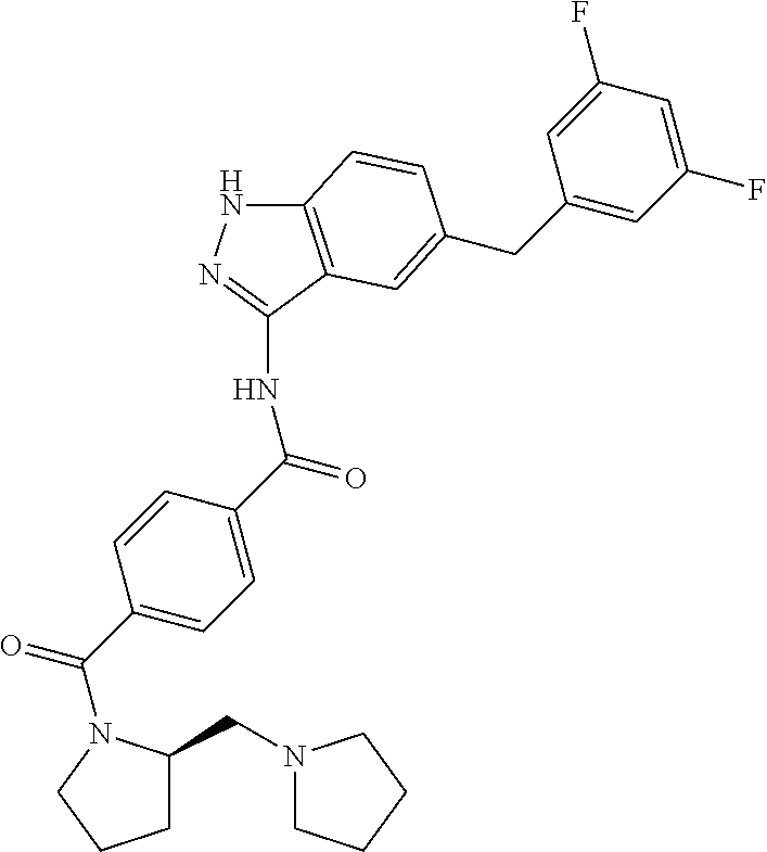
C12=C(C(NC(=O)C3=CC=C(C(=O)N4C(CN5CCCC5)CCC4)C=C3)=NN1)C=C(CC1=CC(F)=CC(F)=C1)C=C2
